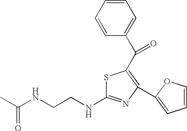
S1C(NCCNC(C)=O)=NC(C2=CC=CO2)=C1C(C1=CC=CC=C1)=O
